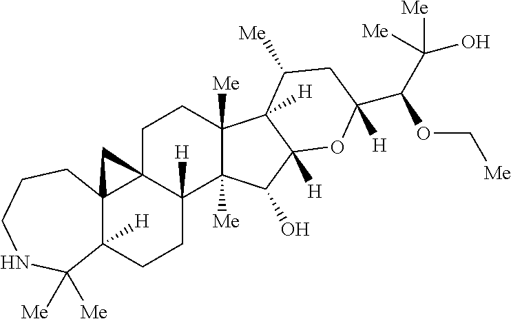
C12([H])C3(C4(C([H])(CC1)C1([Me])C([Me])(CC4)C4([H])C([H])(C1O)OC(C(C([Me])(O)[Me])OC[Me])([H])CC4[Me])C3)CCCNC2([Me])[Me]
